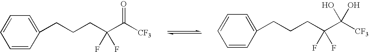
C1=CC(CCCC(C([CF3])=O)(F)F)=CC=C1.C1=CC(CCCC(C([CF3])(O)O)(F)F)=CC=C1
